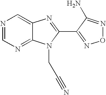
N1=CN=C2C(=C1)N=C(C1=NON=C1N)N2CC#N
